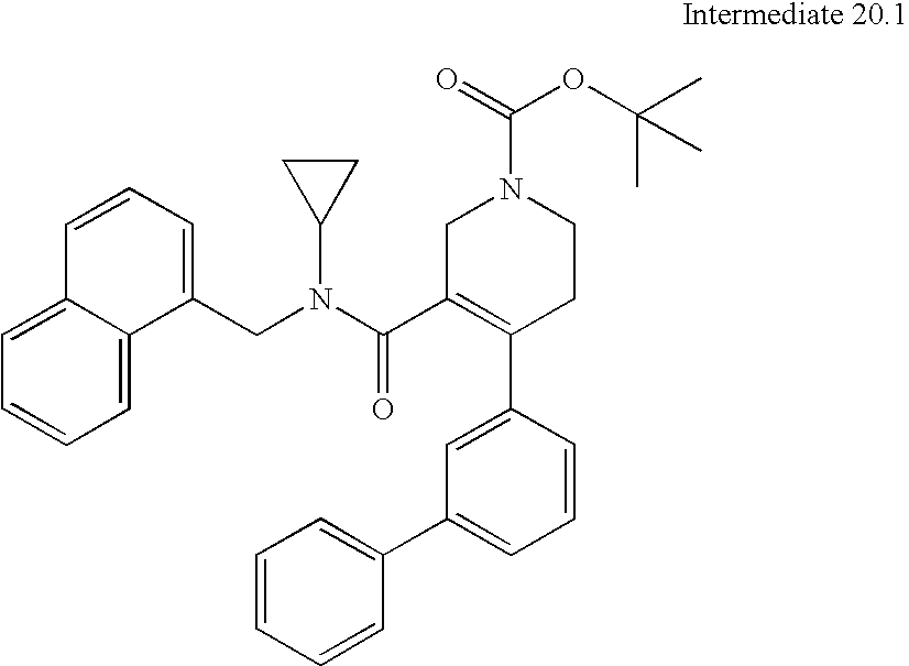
C1(CN(C(C2=C(C3=CC(C4=CC=CC=C4)=CC=C3)CCN(C(=O)OC(C)(C)C)C2)=O)C2CC2)=CC=CC2=CC=CC=C12
